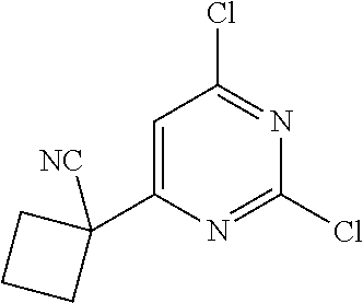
C1=C(C2([NC])CCC2)N=C(Cl)N=C1Cl
